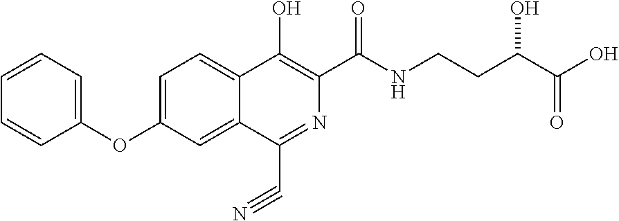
C1=CC=C(OC2=CC=C3C(=C2)C(C#N)=NC(C(NCCC(C(O)=O)O)=O)=C3O)C=C1
